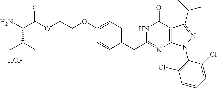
O(CCOC1=CC=C(CC2=NC3=C(C(=O)N2)C(C(C)C)=NN3C2=C(Cl)C=CC=C2Cl)C=C1)C(=O)C(N)C(C)C.Cl
